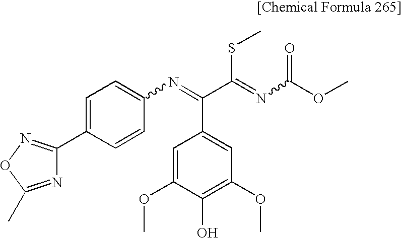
C1=C(OC)C(O)=C(OC)C=C1C(C(=NC(OC)=O)SC)=NC1=CC=C(C2=NOC(C)=N2)C=C1
